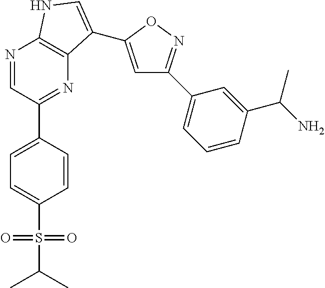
C1=CC(C2=NC3=C(N=C2)NC=C3C2=CC(C3=CC=CC(C(N)C)=C3)=NO2)=CC=C1S(C(C)C)(=O)=O
